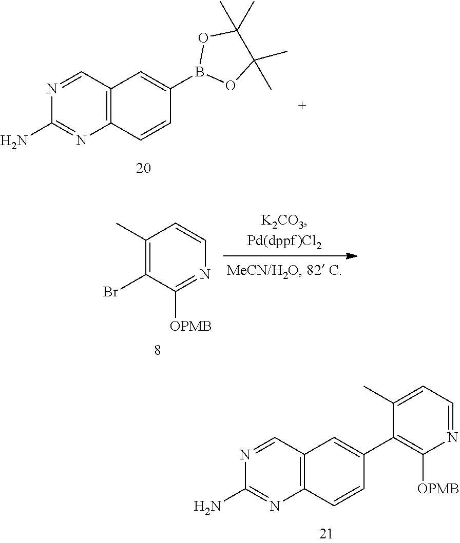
N1=CC2=C(N=C1N)C=CC(C1=C([OPMB])N=CC=C1C)=C2.N1=CC2=C(N=C1N)C=CC(B1OC(C)(C)C(C)(C)O1)=C2.C1(C)=C(Br)C([OPMB])=NC=C1
